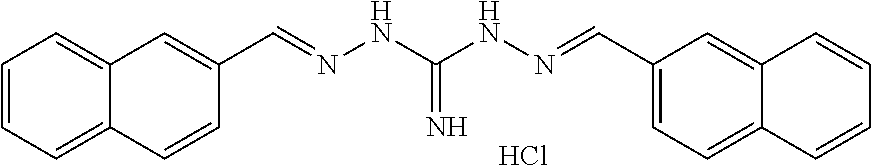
C12=CC=CC=C1C=CC(C=NNC(NN=CC1=CC=C3C(=C1)C=CC=C3)=N)=C2.Cl
